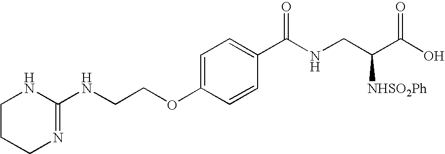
C1CCN=C(NCCOC2=CC=C(C(NCC(C(O)=O)[NHSO2Ph])=O)C=C2)N1
